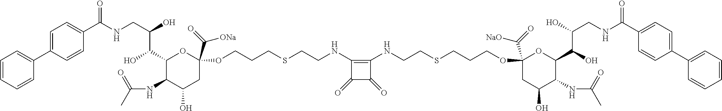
C1=CC=CC(C2=CC=C(C(NCC(O)C(C3C(NC(C)=O)C(O)CC(C(=O)[ONa])(OCCCSCCNC4=C(NCCSCCCOC5(C(=O)[NaO])CC(O)C(NC(C)=O)C(C(O)C(O)CNC(C6=CC=C(C7=CC=CC=C7)C=C6)=O)O5)C(=O)C4=O)O3)O)=O)C=C2)=C1
